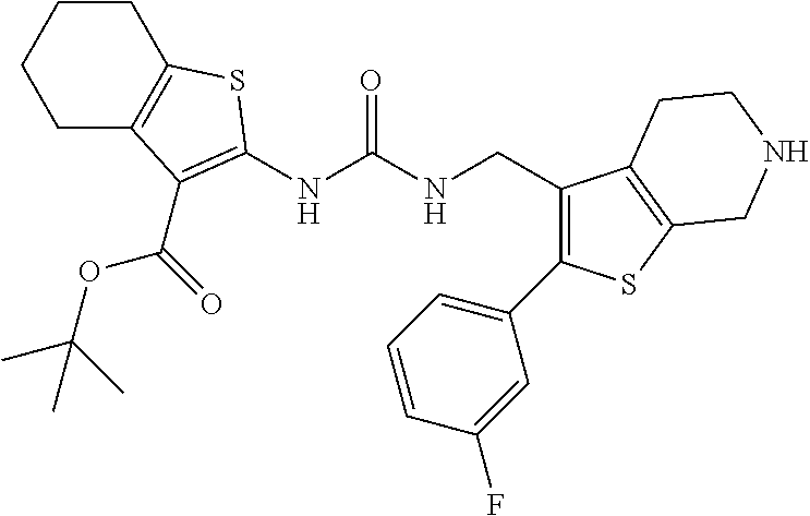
C1CCCC2=C1SC(NC(NCC1=C(C3=CC=CC(F)=C3)SC3=C1CCNC3)=O)=C2C(OC(C)(C)C)=O
